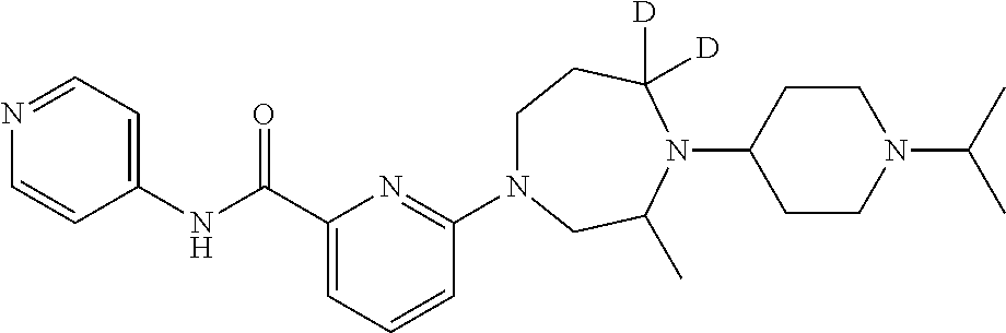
C(C1=CC=CC(N2CCC([D])([D])N(C3CCN(C(C)C)CC3)C(C)C2)=N1)(NC1=CC=NC=C1)=O
